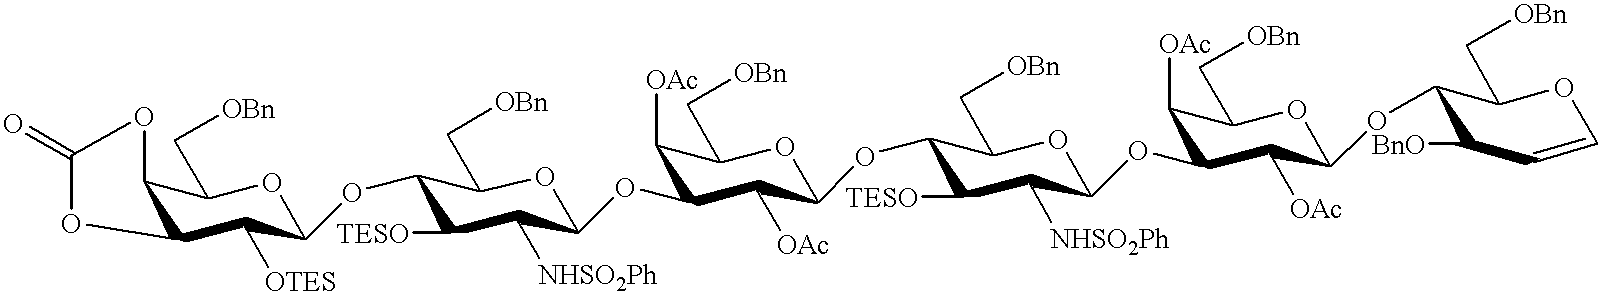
C12C(C([OTES])C(OC3C([TESO])C([NHSO2Ph])C(OC4C([OAc])C(C[OBn])OC(OC5C([TESO])C([NHSO2Ph])C(OC6C([OAc])C(C[OBn])OC(OC7C(C[OBn])OC=CC7[BnO])C6[OAc])OC5C[OBn])C4[OAc])OC3C[OBn])OC1C[OBn])OC(=O)O2
